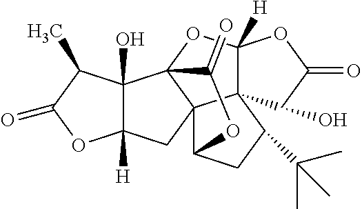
C123C([H])(OC45C1(C(CC2C(C)(C)C)OC4=O)CC1([H])C5(O)C(C)C(=O)O1)OC(=O)C3O
